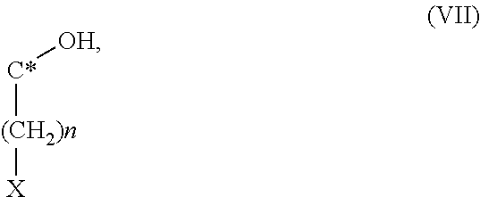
[C*]([(CH2)n][X])[OH]
